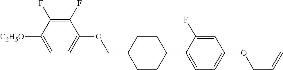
C1(F)=C(F)C([C2H5O])=CC=C1OCC1CCC(C2=CC=C(OCC=C)C=C2F)CC1
